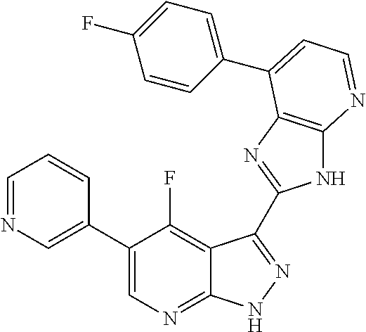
C1=NC=C(C2=CN=C3C(=C2F)C(C2=NC4=C(N2)N=CC=C4C2=CC=C(F)C=C2)=NN3)C=C1
